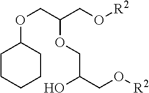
O(CC(CO[R2])OCC(CO[R2])O)C1CCCCC1
